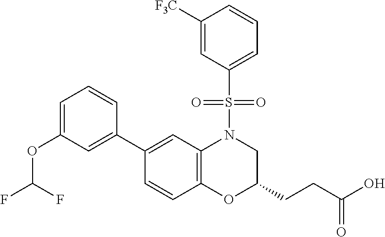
C1(C2=CC(OC(F)F)=CC=C2)=CC2=C(C=C1)OC(CCC(O)=O)CN2S(C1=CC=CC([F3C])=C1)(=O)=O
